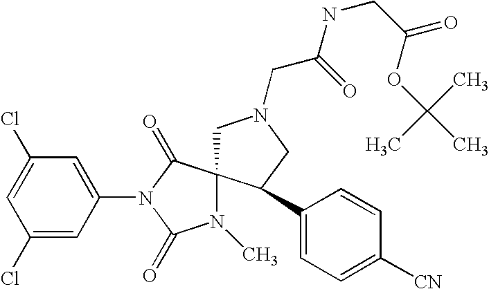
C1(Cl)=CC(N2C(=O)N(C)C3(C2=O)CN(CC(NCC(=O)OC(C)(C)C)=O)CC3C2=CC=C([CN])C=C2)=CC(Cl)=C1
